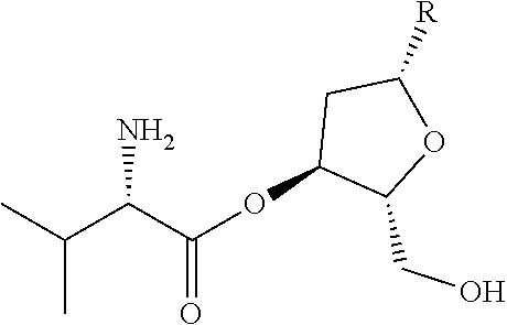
CC(C(C(OC1C(CO)OC([R])C1)=O)N)C
